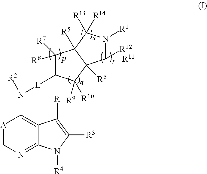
C1([R8])([R7])C([L]N([R2])C2=C3C(=NC=[A]2)N([R4])C([R3])=C3[R])C([R10])([R9])C2([R6])C1([R5])C([R14])([R13])N([R1])C2([R12])[R11]
